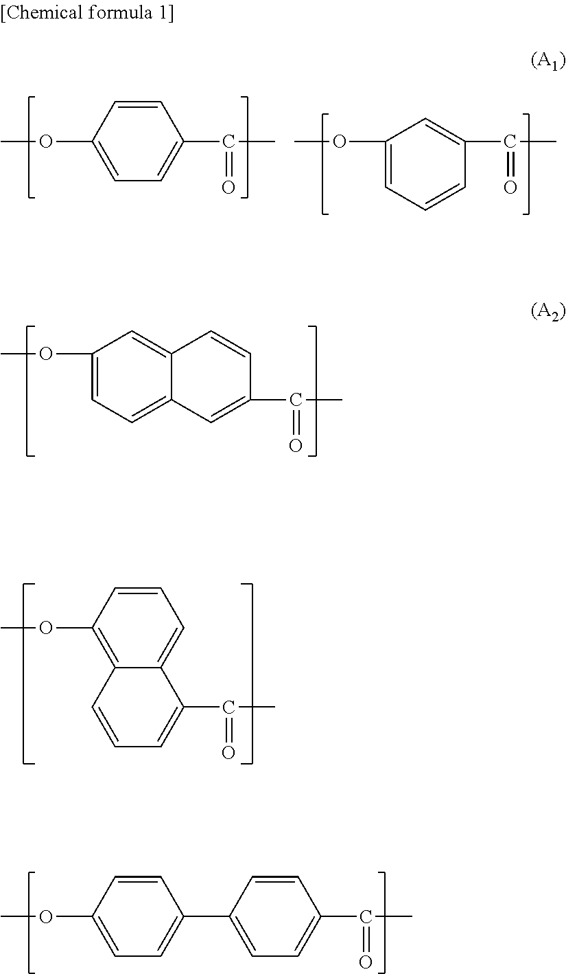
C1=C(OC)C=CC(C2=CC=C(C(=O)C)C=C2)=C1.C1(OC)=CC=C2C(=C1)C=CC(C(C)=O)=C2.C1=CC(OC)=C2C(=C1)C(C(=O)C)=CC=C2.O(C)C1=CC=C(C(C)=O)C=C1.C1(OC)=CC=CC(C(C)=O)=C1
